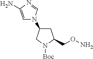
C1C(CON)N([Boc])CC1N1C=C(N)N=C1
